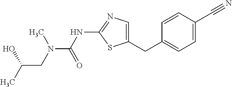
C1=C(CC2=CC=C(C#N)C=C2)SC(NC(N(C)CC(C)O)=O)=N1
